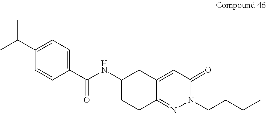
CC(C1=CC=C(C(NC2CCC3=NN(CCCC)C(=O)C=C3C2)=O)C=C1)C
